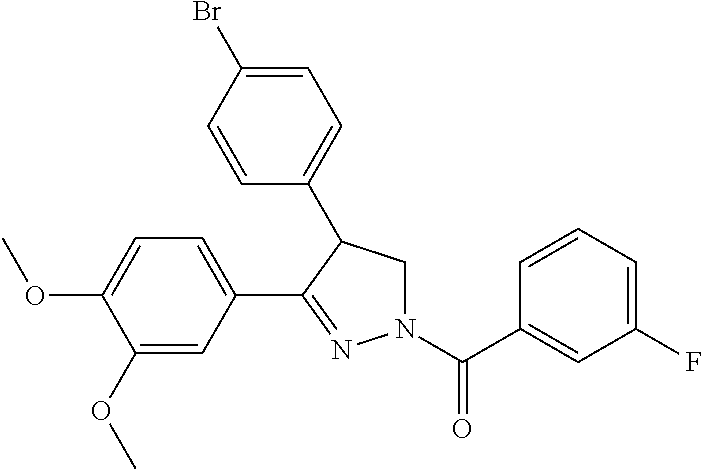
C1=C(C2=NN(C(C3=CC(F)=CC=C3)=O)CC2C2=CC=C(Br)C=C2)C=C(OC)C(OC)=C1
